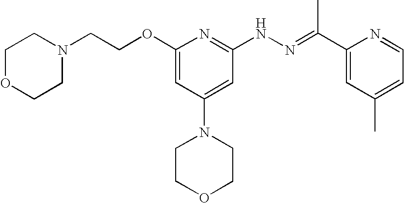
C(OC1=CC(N2CCOCC2)=CC(NN=C(C2=CC(C)=CC=N2)C)=N1)CN1CCOCC1
